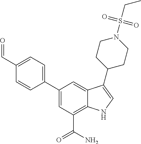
C1(C2=CC=C(C=O)C=C2)=CC(C(N)=O)=C2C(=C1)C(C1CCN(S(CC)(=O)=O)CC1)=CN2
